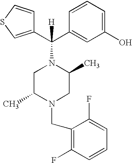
C1(C(C2=CC(O)=CC=C2)(N2CC(C)N(CC3=C(F)C=CC=C3F)CC2C)[H])=CSC=C1
